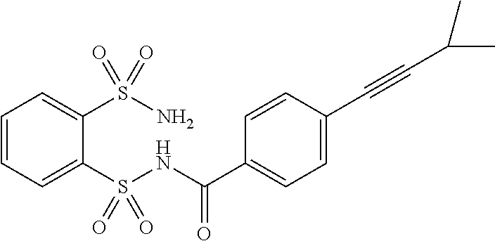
C1=CC=C(S(NC(C2=CC=C(C#CC(C)C)C=C2)=O)(=O)=O)C(S(N)(=O)=O)=C1
